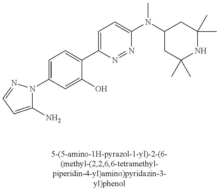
C1(N2C(N)=CC=N2)=CC=C(C2=CC=C(N(C3CC(C)(C)NC(C)(C)C3)C)N=N2)C(O)=C1
